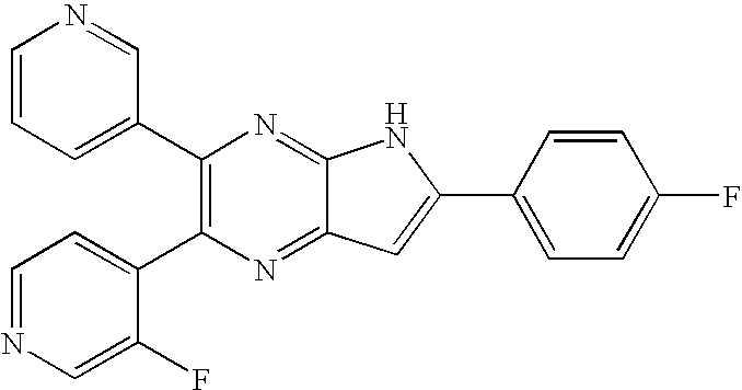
C1(C2=CC=CN=C2)=C(C2=CC=NC=C2F)N=C2C(=N1)NC(C1=CC=C(F)C=C1)=C2
